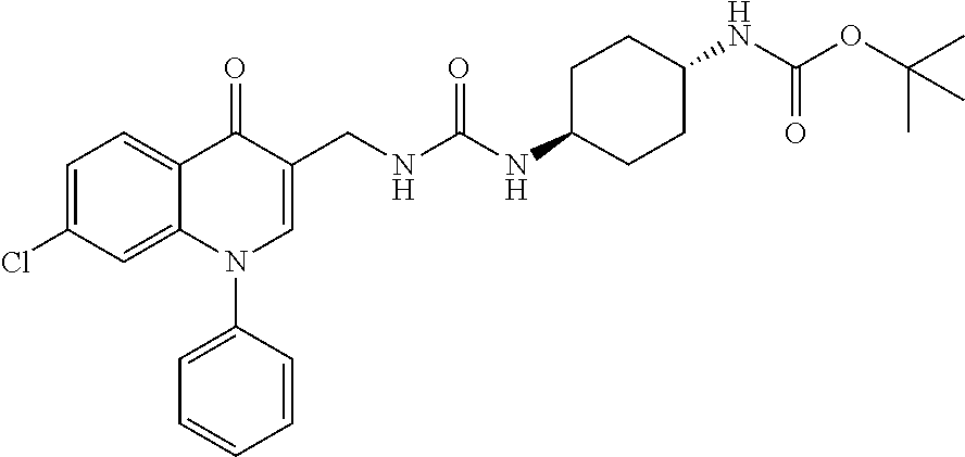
C1=C(Cl)C=C2C(=C1)C(=O)C(CNC(NC1CCC(NC(OC(C)(C)C)=O)CC1)=O)=CN2C1=CC=CC=C1
